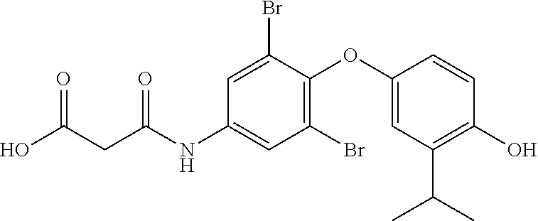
C1(Br)=C(OC2=CC(C(C)C)=C(O)C=C2)C(Br)=CC(NC(CC(O)=O)=O)=C1
